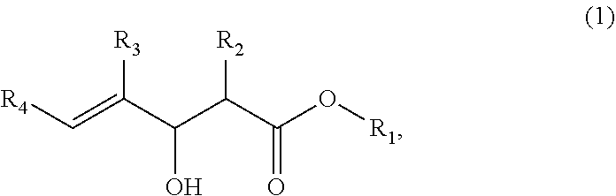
C(=C(C(C(C(O[R1])=O)[R2])O)[R3])[R4]
